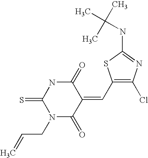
C1(=O)NC(=S)N(CC=C)C(=O)C1=CC1=C(Cl)N=C(NC(C)(C)C)S1
